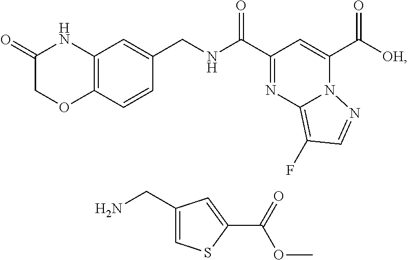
N1=C(C(=O)NCC2=CC3=C(C=C2)OCC(=O)N3)C=C(C(=O)[OH])N2C1=C(F)C=N2.NCC1=CSC(C(OC)=O)=C1
